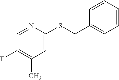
C1=NC(SCC2=CC=CC=C2)=CC(C)=C1F
